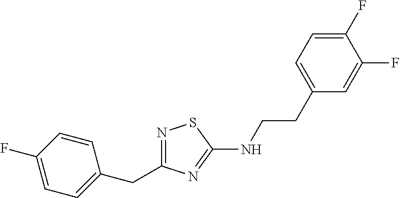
N1=C(CC2=CC=C(F)C=C2)N=C(NCCC2=CC=C(F)C(F)=C2)S1
